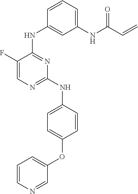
C1=C(F)C(NC2=CC(NC(C=C)=O)=CC=C2)=NC(NC2=CC=C(OC3=CC=CN=C3)C=C2)=N1
